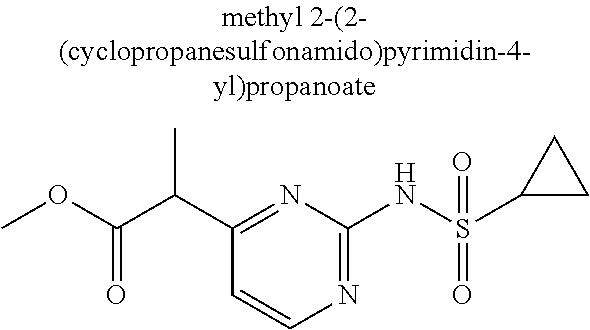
C1(C(C(OC)=O)C)=NC(NS(C2CC2)(=O)=O)=NC=C1
